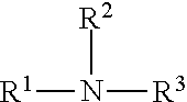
[R1]N([R3])[R2]
